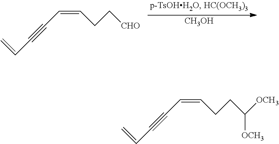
C=CC#CC=CCC[CHO].[CH3OH].C=CC#CC=CCCC([OCH3])[OCH3]
